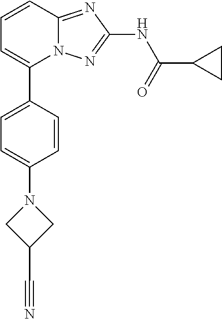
C1=CC2=NC(NC(=O)C3CC3)=NN2C(C2=CC=C(N3CC(C#N)C3)C=C2)=C1
